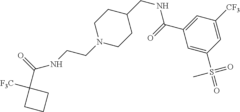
N1(CCNC(C2([F3C])CCC2)=O)CCC(CNC(C2=CC([CF3])=CC(S(=O)(=O)C)=C2)=O)CC1
